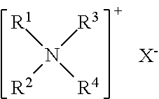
[R1]N([R4])([R3])[R2].[X-]
